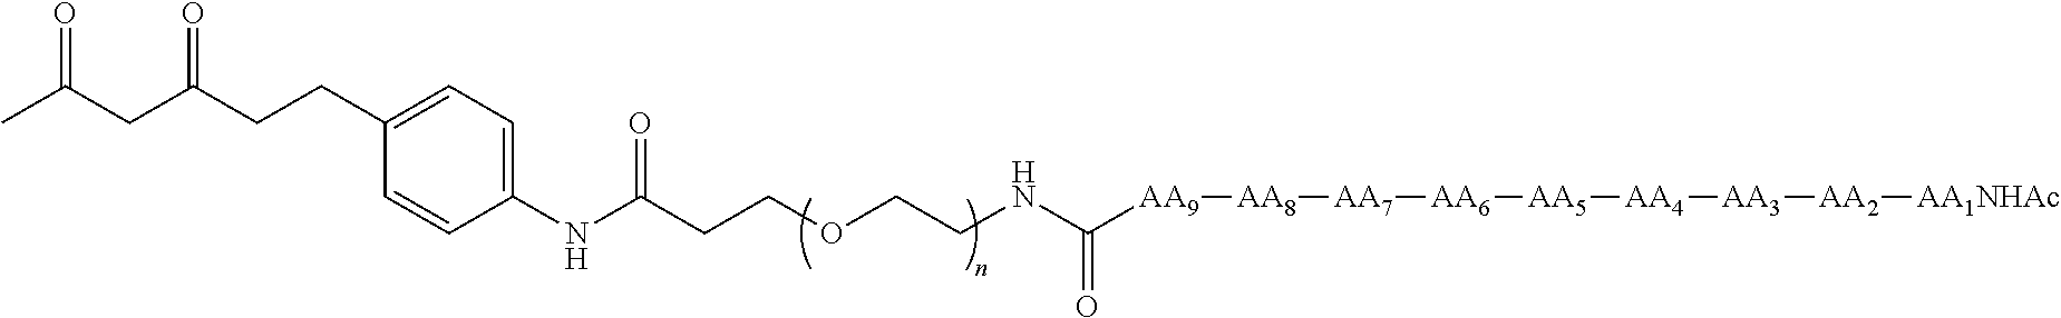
CC(CC(CCC1=CC=C(NC(=O)CCOCCNC(=O)[AA9][AA8][AA7][AA6][AA5][AA4][AA3][AA2][AA1NHAc])C=C1)=O)=O
